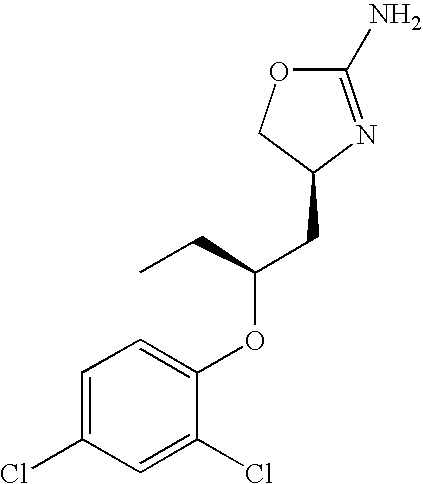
C1(N)=NC(CC(OC2=CC=C(Cl)C=C2Cl)CC)CO1
